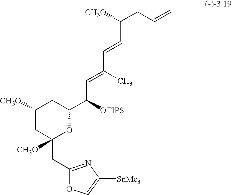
C1(CC2([CH3O])CC([CH3O])CC(C([OTIPS])C=C(C=CC(CC=C)[CH3O])C)O2)=NC([SnMe3])=CO1
